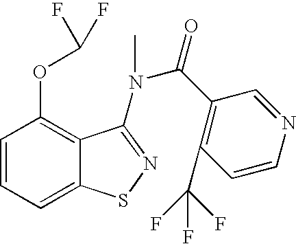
C1=CC=C2C(=C1OC(F)F)C(N(C(=O)C1=C(C(F)(F)F)C=CN=C1)C)=NS2
